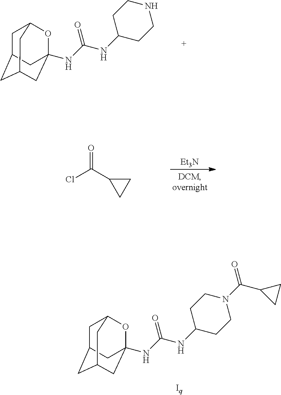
C1C2CC3CC(NC(NC4CCNCC4)=O)(OC1C3)C2.[Et3N].O=C(C1CC1)Cl.C1C2CC3CC(NC(NC4CCN(C(=O)C5CC5)CC4)=O)(OC1C3)C2
